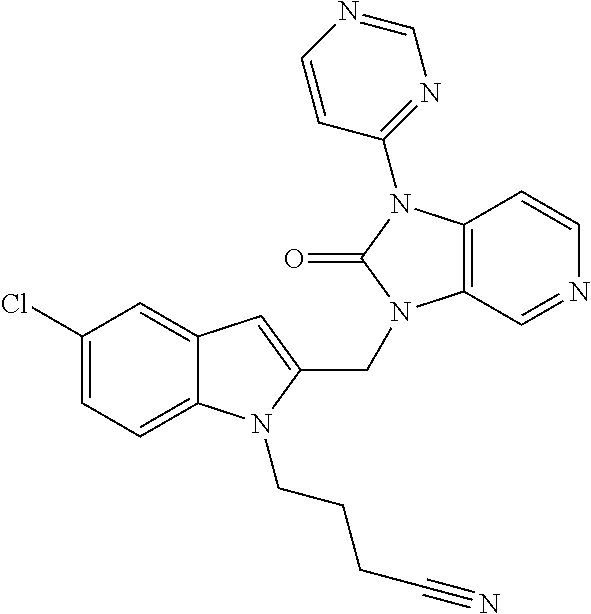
C12=CC(Cl)=CC=C1N(CCCC#N)C(CN1C3=C(C=CN=C3)N(C3=NC=NC=C3)C1=O)=C2
